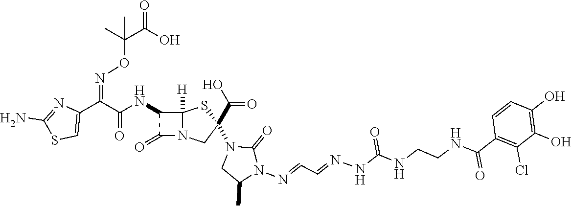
C(=O)(NC1C(=O)N2C1([H])SC(N1CC(C)N(N=CC=NNC(NCCNC(C3=C(Cl)C(O)=C(O)C=C3)=O)=O)C1=O)(C(O)=O)C2)C(C1=CSC(N)=N1)=NOC(C(O)=O)(C)C
